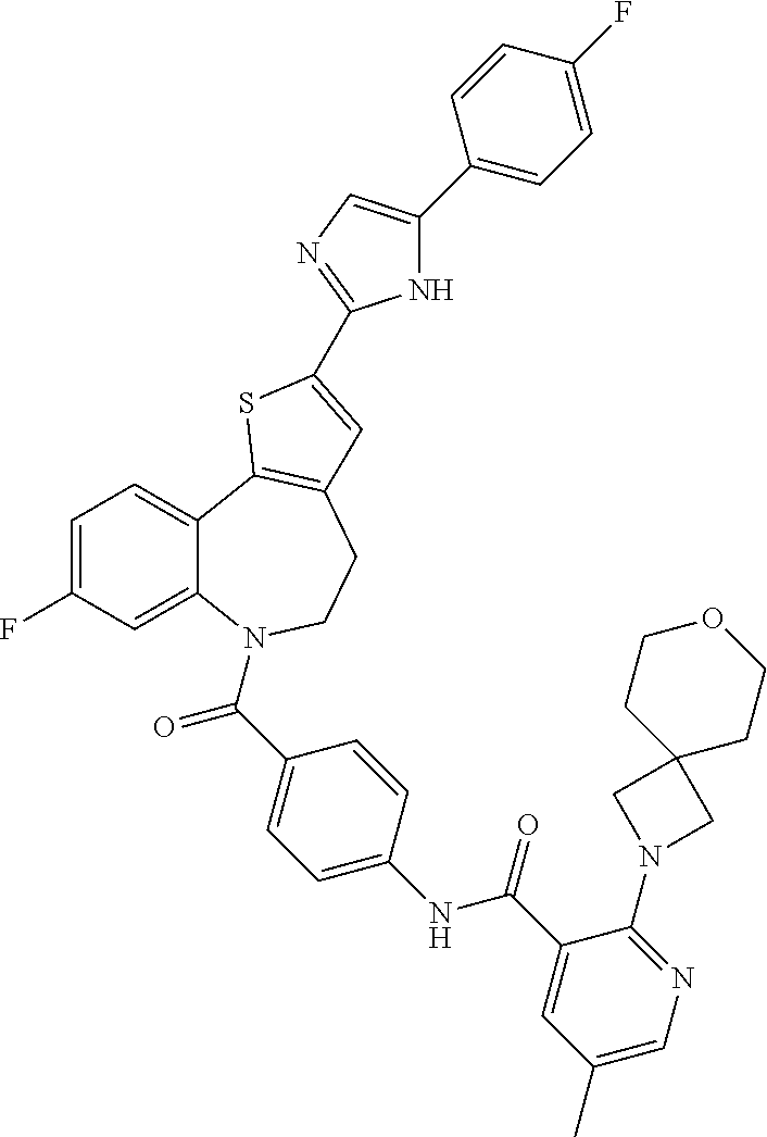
C1=C(F)C=C2C(=C1)C1=C(CCN2C(=O)C2=CC=C(NC(=O)C3=CC(C)=CN=C3N3CC4(C3)CCOCC4)C=C2)C=C(C2=NC=C(C3=CC=C(F)C=C3)N2)S1
